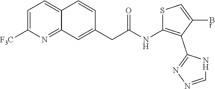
C1=C([F3C])N=C2C(=C1)C=CC(CC(=O)NC1=C(C3=NN=CN3)C(Br)=CS1)=C2
